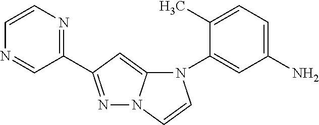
C1(C)=CC=C(N)C=C1N1C2=CC(C3=NC=CN=C3)=NN2C=C1
